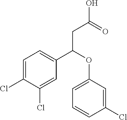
C1(C(OC2=CC=CC(Cl)=C2)CC(O)=O)=CC=C(Cl)C(Cl)=C1
